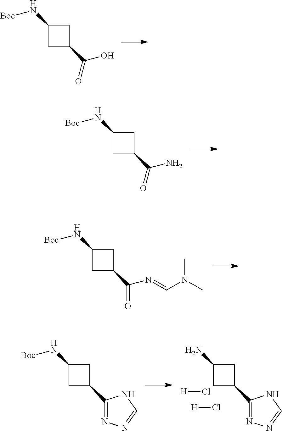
C1(N[Boc])CC(C(=O)O)C1.C1(N[Boc])CC(C(=O)N)C1.C1(N[Boc])CC(C(=O)N=CN(C)C)C1.C1(N)CC(C2=NN=CN2)C1.[H]Cl.[H]Cl.C1(N[Boc])CC(C2=NN=CN2)C1
